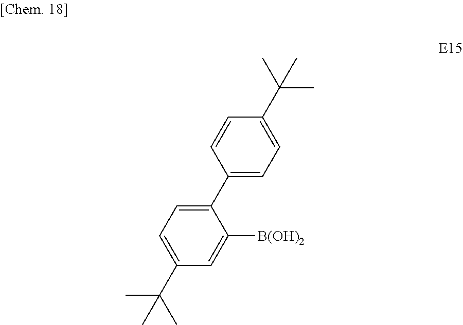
C1(C2=CC=C(C(C)(C)C)C=C2)=CC=C(C(C)(C)C)C=C1[B(OH)2]
